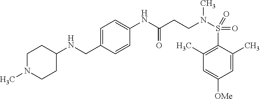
C1=C(C)C(S(=O)(=O)N(CCC(NC2=CC=C(CNC3CCN(C)CC3)C=C2)=O)C)=C(C)C=C1[OMe]
